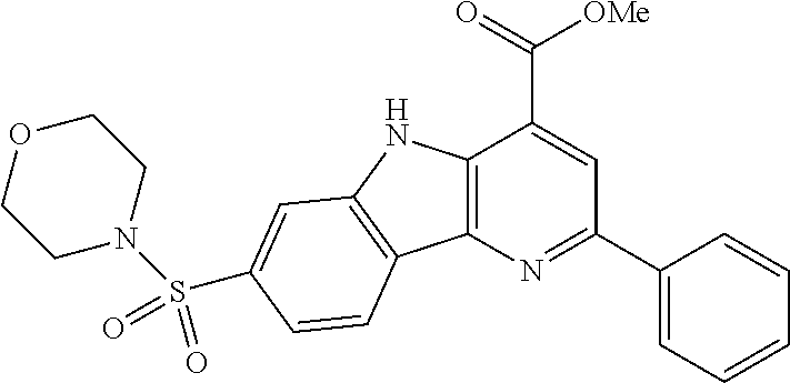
C12=C(N=C(C3=CC=CC=C3)C=C1C(=O)[OMe])C1=C(N2)C=C(S(N2CCOCC2)(=O)=O)C=C1
